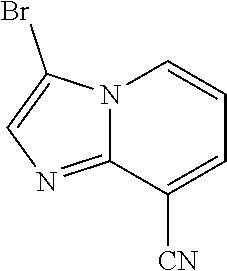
BrC1=CN=C2N1C=CC=C2[CN]
